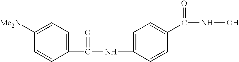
C1([Me2N])=CC=C(C(NC2=CC=C(C(NO)=O)C=C2)=O)C=C1
